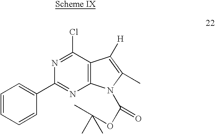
C1=CC=CC(C2=NC3=C(C(Cl)=N2)C([H])=C(C)N3C(OC(C)(C)C)=O)=C1
